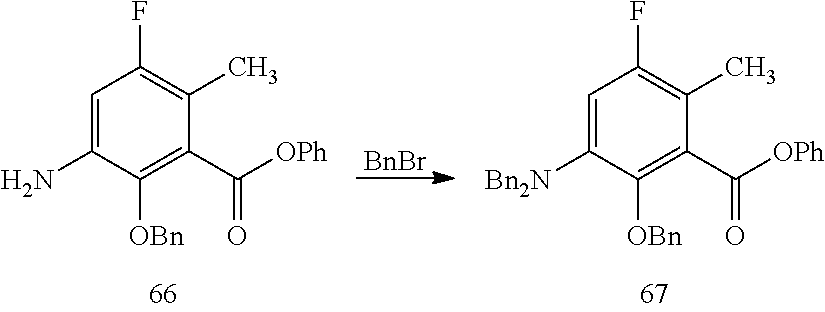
C1=C([Bn2N])C([OBn])=C(C([OPh])=O)C(C)=C1F.[BnBr].C1=C(N)C([OBn])=C(C([OPh])=O)C(C)=C1F
